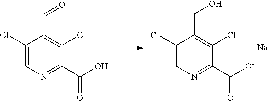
C1(Cl)=CN=C(C(O)=O)C(Cl)=C1C=O.C1(Cl)=CN=C(C([O-])=O)C(Cl)=C1CO.[Na]
